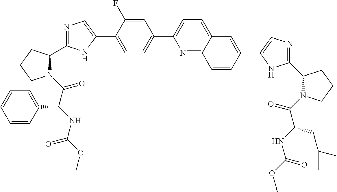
C1=C(C2=CN=C(C3N(C(C(NC(OC)=O)C4=CC=CC=C4)=O)CCC3)N2)C(F)=CC(C2=CC=C3C(=N2)C=CC(C2=CN=C(C4N(C(C(NC(OC)=O)CC(C)C)=O)CCC4)N2)=C3)=C1
